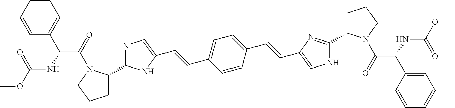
C1=CC=CC(C(NC(OC)=O)C(=O)N2C(C3=NC=C(C=CC4=CC=C(C=CC5=CNC(C6CCCN6C(=O)C(C6=CC=CC=C6)NC(OC)=O)=N5)C=C4)N3)CCC2)=C1
